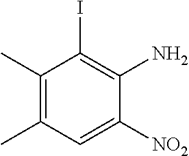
C1(C)=C(C)C=C([NO2])C(N)=C1I
